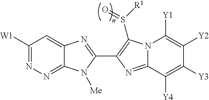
C1([W1])=NN=C2C(=C1)N=C(C1=C(S([R1])=O)N3C(=N1)C([Y4])=C([Y3])C([Y2])=C3[Y1])N2[Me]
